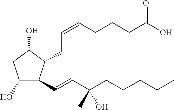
C1(O)C(C=CC(CCCCC)(O)C)C(CC=CCCCC(O)=O)C(O)C1
